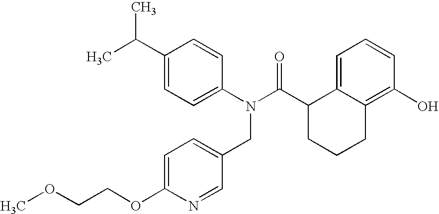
C1(C(C)C)=CC=C(N(C(C2CCCC3=C(O)C=CC=C23)=O)CC2=CC=C(OCCOC)N=C2)C=C1
